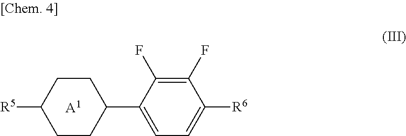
C1CC(C2=CC=C([R6])C(F)=C2F)CCC1[R5].[A1]
